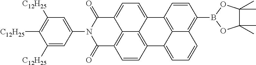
C1([C12H25])=CC(N2C(=O)C3=C4C(=CC=C5C4=C(C=C3)C3=CC=CC4=C(B6OC(C)(C)C(C)(C)O6)C=CC5=C34)C2=O)=CC([C12H25])=C1[C12H25]
